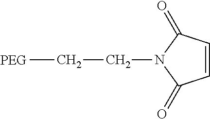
C(N1C(=O)C=CC1=O)CC.[PEG]
